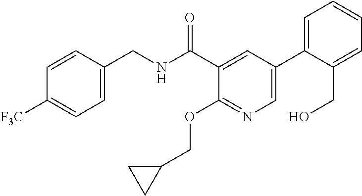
C1=C(CNC(C2=CC(C3=CC=CC=C3CO)=CN=C2OCC2CC2)=O)C=CC([F3C])=C1
